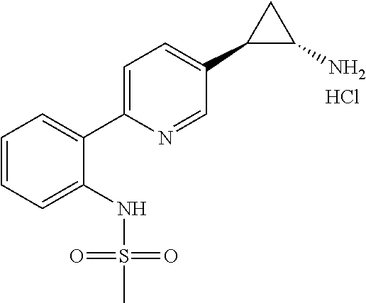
C1(NS(C)(=O)=O)=CC=CC=C1C1=CC=C(C2C(N)C2)C=N1.Cl
